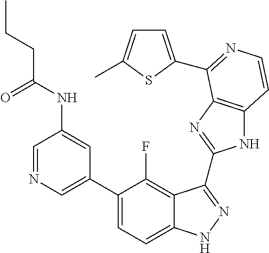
C1=C(C2=CC=C3C(=C2F)C(C2=NC4=C(N2)C=CN=C4C2=CC=C(C)S2)=NN3)C=C(NC(CCC)=O)C=N1
